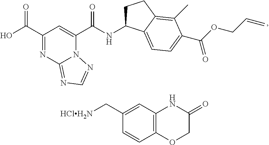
C1(C(=O)O)=NC2=NC=NN2C(C(=O)NC2CCC3=C(C)C(C(=O)OCC=C)=CC=C23)=C1.C1(C[HClH2N])=CC2=C(C=C1)OCC(=O)N2
